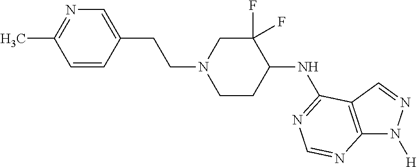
C1=CC(CCN2CCC(NC3=NC=NC4=C3C=NN4[H])C(F)(F)C2)=CN=C1C
